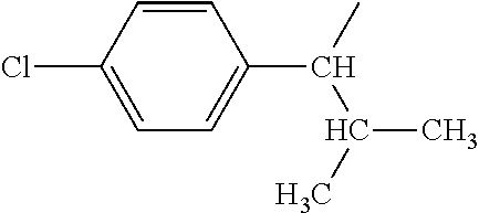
C1=C(Cl)C=CC(C(C)C(C)C)=C1
